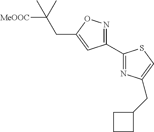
C1(C2=NC(CC3CCC3)=CS2)=NOC(CC(C)([MeOOC])C)=C1
